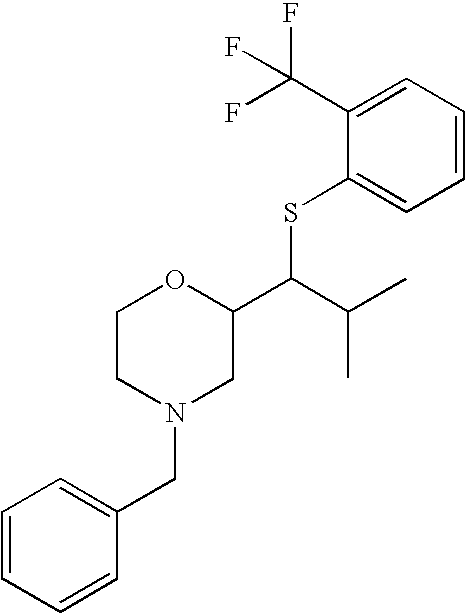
C1=CC=CC(CN2CC(C(C(C)C)SC3=CC=CC=C3C(F)(F)F)OCC2)=C1
